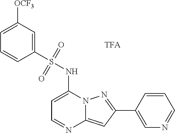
C1=C([OCF3])C=C(S(NC2=CC=NC3=CC(C4=CN=CC=C4)=NN23)(=O)=O)C=C1.[TFA]
